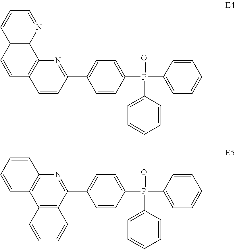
C12=C(C=CC3=C1N=C(C1=CC=C(P(C4=CC=CC=C4)(=O)C4=CC=CC=C4)C=C1)C=C3)C=CC=N2.C1=CC=CC2=C1N=C(C1=CC=C(P(C3=CC=CC=C3)(=O)C3=CC=CC=C3)C=C1)C1=C2C=CC=C1
